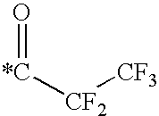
[CF2]([*C]=O)[CF3]
